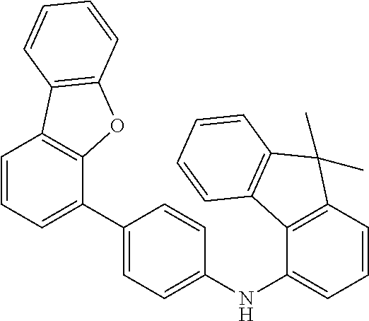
C1(C2=CC=CC3=C2OC2=C3C=CC=C2)=CC=C(NC2=CC=CC3=C2C2=C(C3(C)C)C=CC=C2)C=C1
